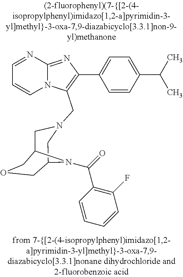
N12C(=NC(C3=CC=C(C(C)C)C=C3)=C1CN1CC3COCC(C1)N3C(=O)C1=C(F)C=CC=C1)N=CC=C2
